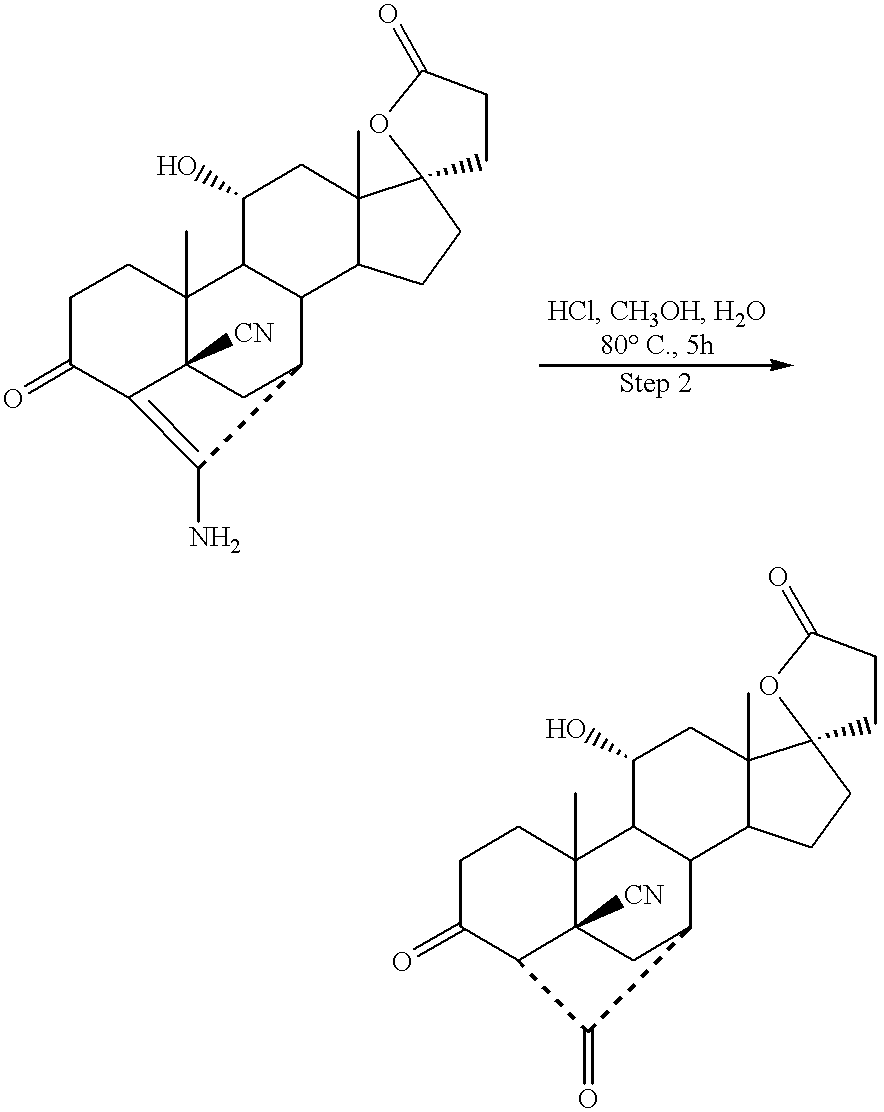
C1C(=O)C2=C(N)C3CC2([CN])C(C)(C1)C1C3C2C(C)(CC1O)C1(CC2)CCC(=O)O1.C1C(=O)C2C3([CN])C(C)(C1)C1C(C(C3)C2=O)C2C(C)(CC1O)C1(CC2)CCC(=O)O1
